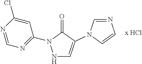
N1=CN=C(N2NC=C(N3C=NC=C3)C2=O)C=C1Cl
